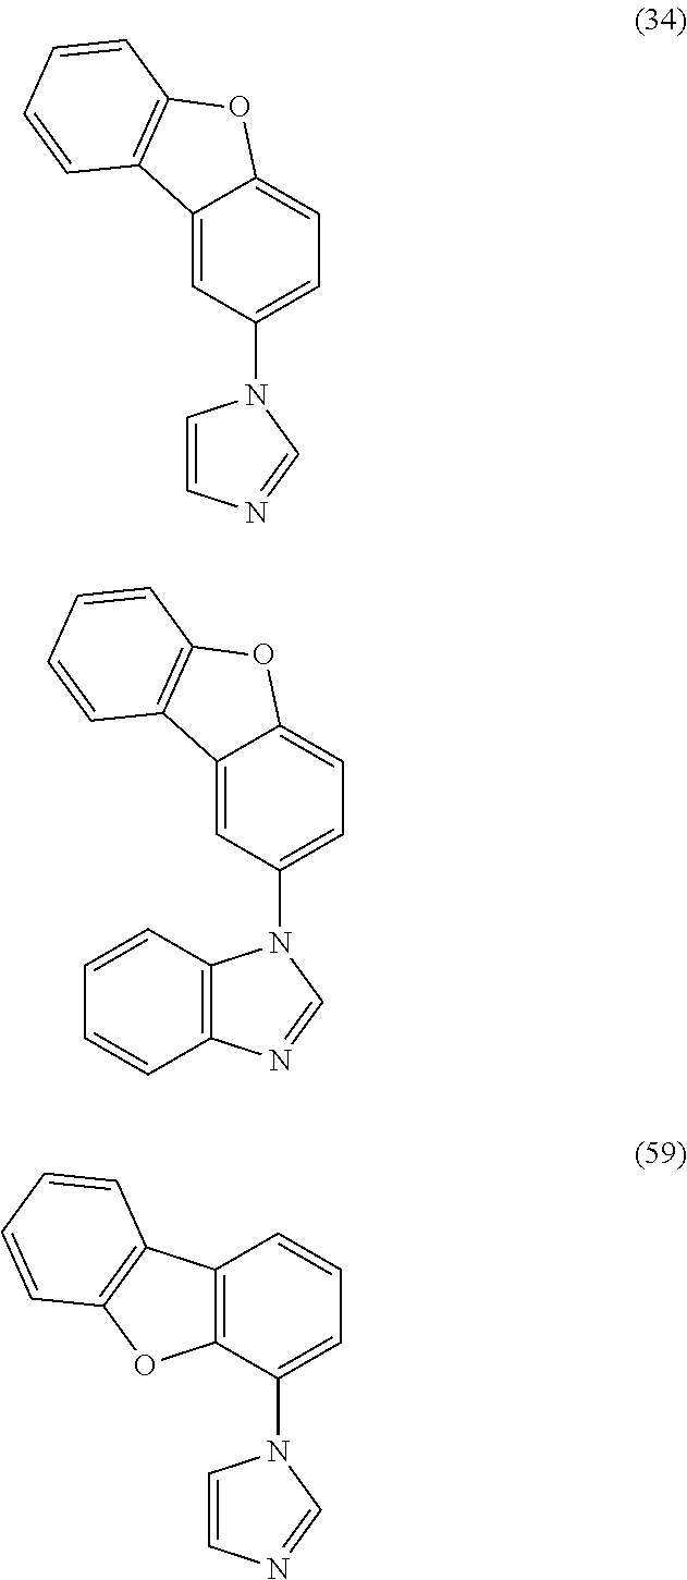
C12=CC(N3C=CN=C3)=CC=C1OC1=C2C=CC=C1.C12=C(C(N3C=CN=C3)=CC=C1)OC1=C2C=CC=C1.C12=CC(N3C4=C(N=C3)C=CC=C4)=CC=C1OC1=C2C=CC=C1
